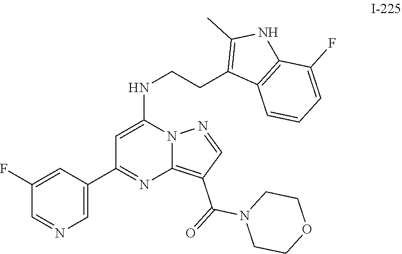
C1=C(C2=NC3=C(C(=O)N4CCOCC4)C=NN3C(NCCC3=C(C)NC4=C3C=CC=C4F)=C2)C=C(F)C=N1
